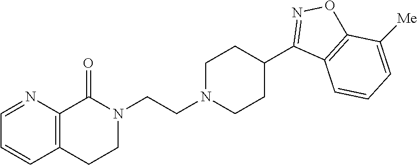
N1(CCN2CCC(C3=NOC4=C3C=CC=C4[Me])CC2)C(=O)C2=C(CC1)C=CC=N2
